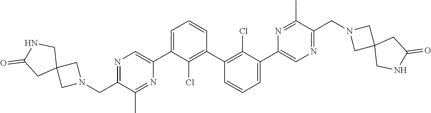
C1C2(CN1CC1=NC=C(C3=CC=CC(C4=C(Cl)C(C5=CN=C(CN6CC7(C6)CNC(=O)C7)C(C)=N5)=CC=C4)=C3Cl)N=C1C)CNC(=O)C2
